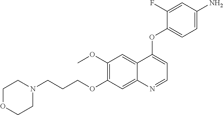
C1(OC)=C(OCCCN2CCOCC2)C=C2C(=C1)C(OC1=CC=C(N)C=C1F)=CC=N2
